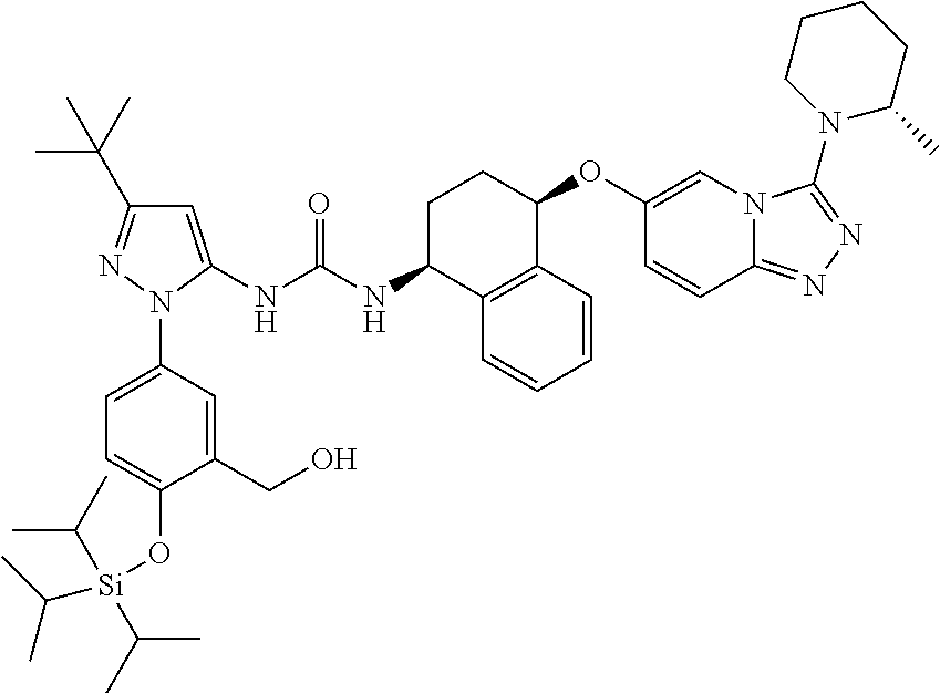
C1(CO)=CC(N2C(NC(NC3C4=C(C(OC5=CN6C(=NN=C6N6C(C)CCCC6)C=C5)CC3)C=CC=C4)=O)=CC(C(C)(C)C)=N2)=CC=C1O[Si](C(C)C)(C(C)C)C(C)C
